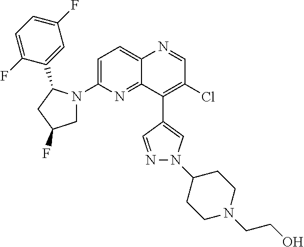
C12=CC=C(N3CC(F)CC3C3=CC(F)=CC=C3F)N=C1C(C1=CN(C3CCN(CCO)CC3)N=C1)=C(Cl)C=N2
